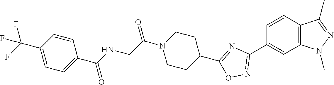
C1=CC2=C(C=C1C1=NOC(C3CCN(C(CNC(C4=CC=C(C(F)(F)F)C=C4)=O)=O)CC3)=N1)N(C)N=C2C
